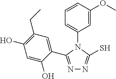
N1=C(C2=CC(CC)=C(O)C=C2O)N(C2=CC=CC(OC)=C2)C(S)=N1
